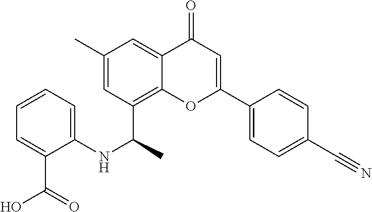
C1=C(C2=CC(=O)C3=CC(C)=CC(C(C)NC4=CC=CC=C4C(O)=O)=C3O2)C=CC(C#N)=C1
